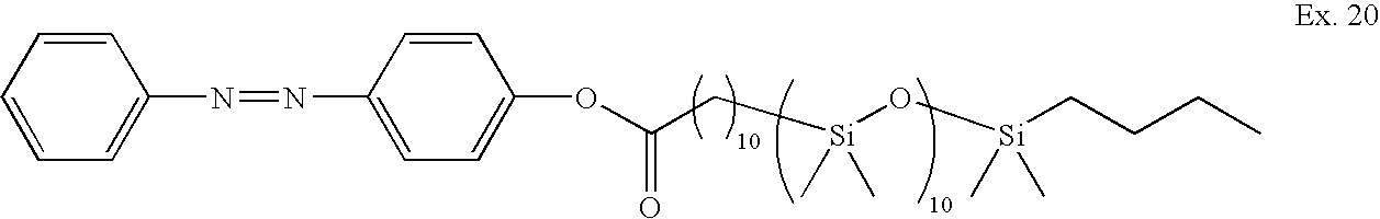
C1=CC=CC=C1N=NC1=CC=C(OC(=O)C[Si](O[Si](C)(C)CCCC)(C)C)C=C1
